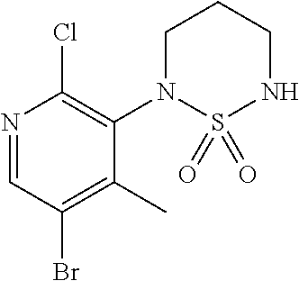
N1=CC(Br)=C(C)C(N2S(=O)(=O)NCCC2)=C1Cl
